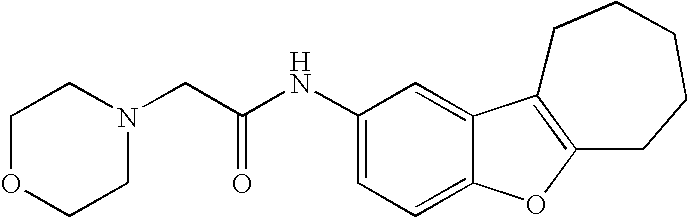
C(C(NC1=CC=C2C(=C1)C1=C(O2)CCCCC1)=O)N1CCOCC1
